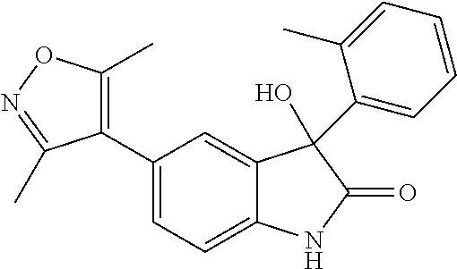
C1(C2=CC=C3C(=C2)C(C2=CC=CC=C2C)(O)C(=O)N3)=C(C)ON=C1C
